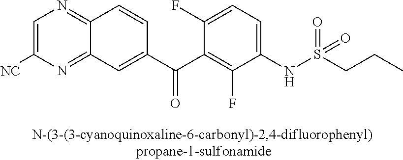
C1=C([NC])N=C2C(=N1)C=CC(C(C1=C(F)C(NS(CCC)(=O)=O)=CC=C1F)=O)=C2
